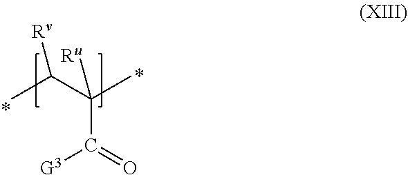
CC(C(C)([Ru])C(=O)[G3])[Rv]
